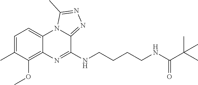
C1=C(C)C(OC)=C2C(=C1)N1C(=NN=C1C)C(NCCCCNC(C(C)(C)C)=O)=N2
